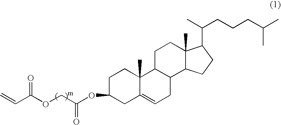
C(C(OCC(OC1CC2=CCC3C(C2(C)CC1)CCC1(C)C3CCC1C(C)CCCC(C)C)=O)=O)=C
